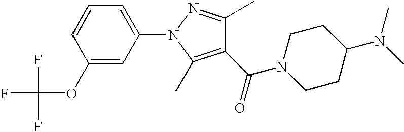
C1(C(=O)N2CCC(N(C)C)CC2)=C(C)N(C2=CC=CC(OC(F)(F)F)=C2)N=C1C
